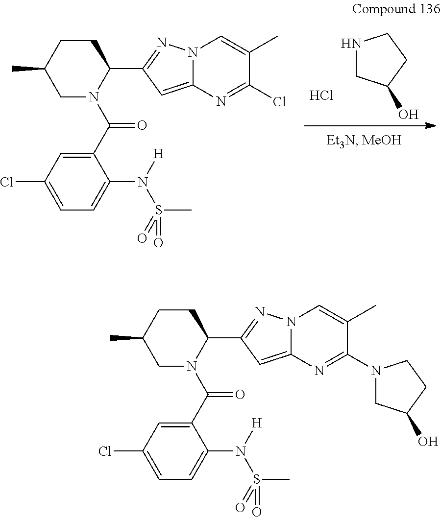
N1CC(O)CC1.Cl.C1(C(=O)N2C(C3=NN4C(=C3)N=C(Cl)C(C)=C4)CCC(C)C2)=CC(Cl)=CC=C1N([H])S(=O)(C)=O.C1(C(=O)N2C(C3=NN4C(=C3)N=C(N3CC(O)CC3)C(C)=C4)CCC(C)C2)=CC(Cl)=CC=C1N([H])S(=O)(C)=O
